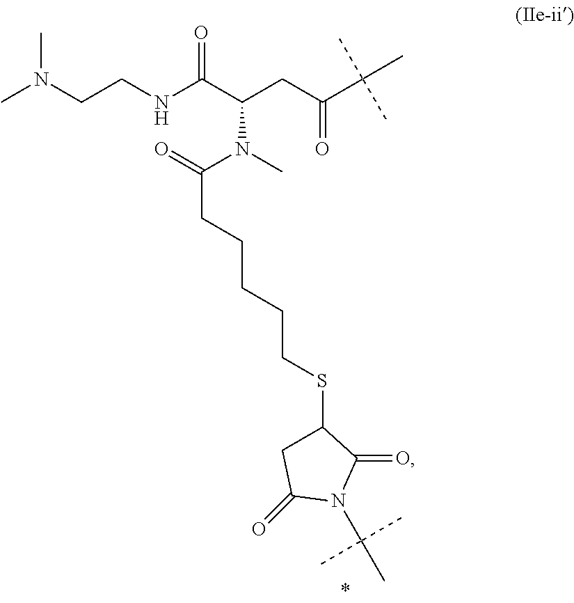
CN(CCNC(C(CC(C(C)(C)C)=O)N(C)C(=O)CCCCCSC1CC(=O)N(C(C)(C)C)C1=O)=O)C
